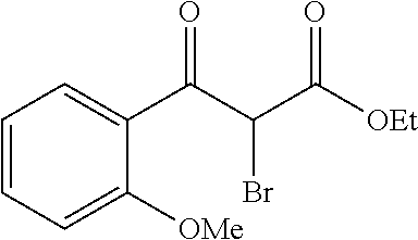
C1=CC=C([OMe])C(C(=O)C(Br)C(=O)[OEt])=C1
